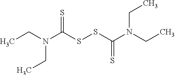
CCN(CC)C(SSC(N(CC)CC)=S)=S
